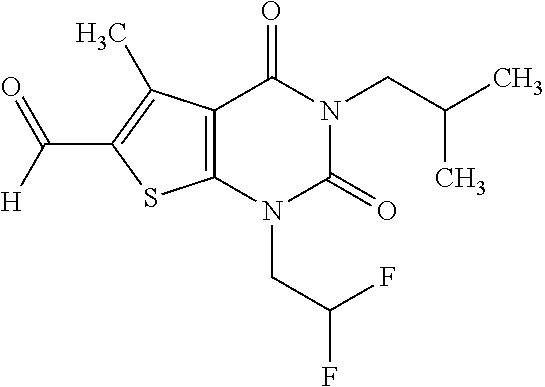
C12=C(N(CC(F)F)C(=O)N(CC(C)C)C1=O)SC(C(=O)[H])=C2C
